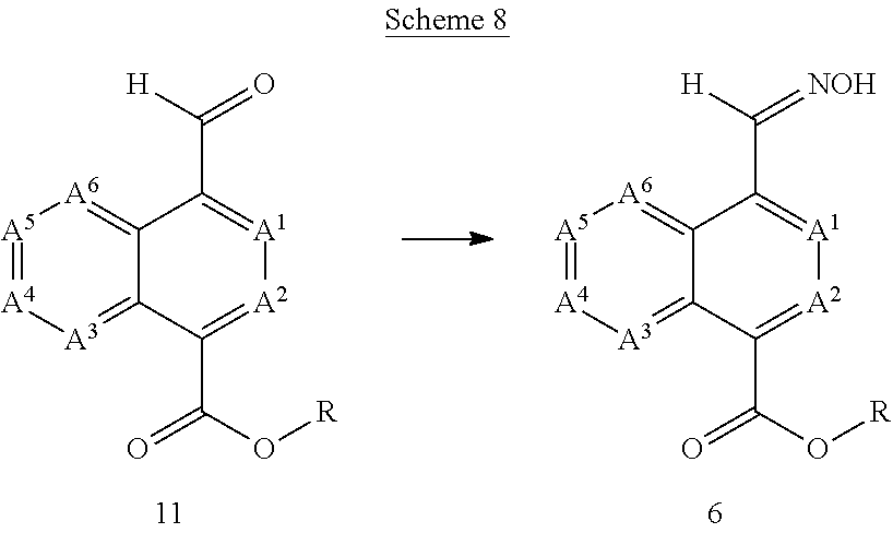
[A5]1=[A4][A3]=C2C(=[A6]1)C(C([H])=O)=[A1][A2]=C2C(=O)O[R].[A5]1=[A4][A3]=C2C(=[A6]1)C(C([H])=[NOH])=[A1][A2]=C2C(=O)O[R]
